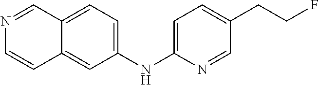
N1=CC2=CC=C(NC3=CC=C(CCF)C=N3)C=C2C=C1
